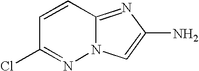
C12=NC(N)=CN1N=C(Cl)C=C2
